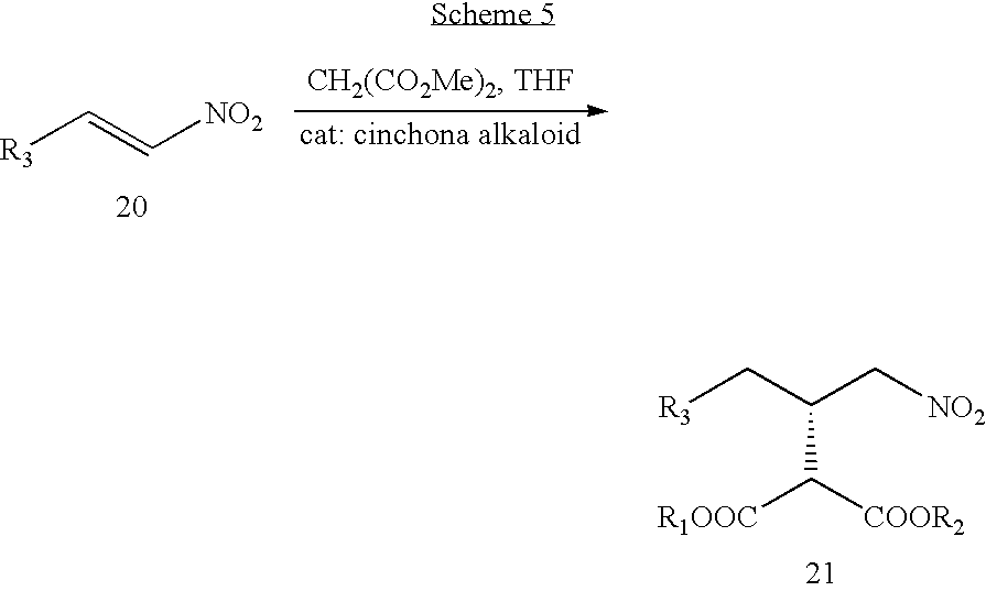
[R3]C=C[NO2].[R3]CC(C[NO2])C([COOR2])[R1OOC]
